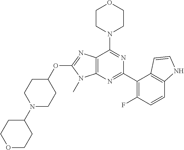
C12=C(N=C(C3=C(F)C=CC4=C3C=CN4)N=C1N1CCOCC1)N(C)C(OC1CCN(C3CCOCC3)CC1)=N2
